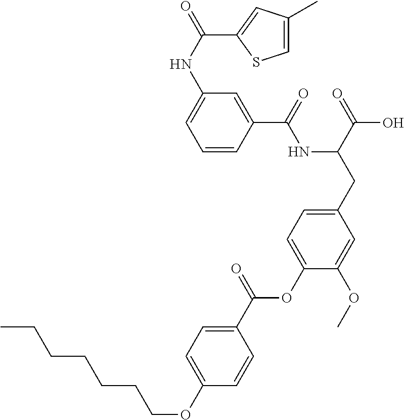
C1=CC(C(=O)NC(CC2=CC=C(OC(C3=CC=C(OCCCCCCC)C=C3)=O)C(OC)=C2)C(=O)O)=CC(NC(=O)C2=CC(C)=CS2)=C1
